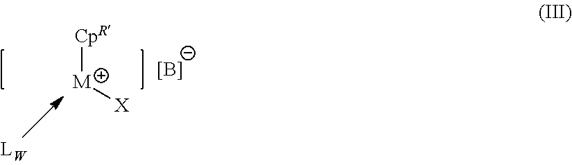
[M]([X])[CpR].[B-]
